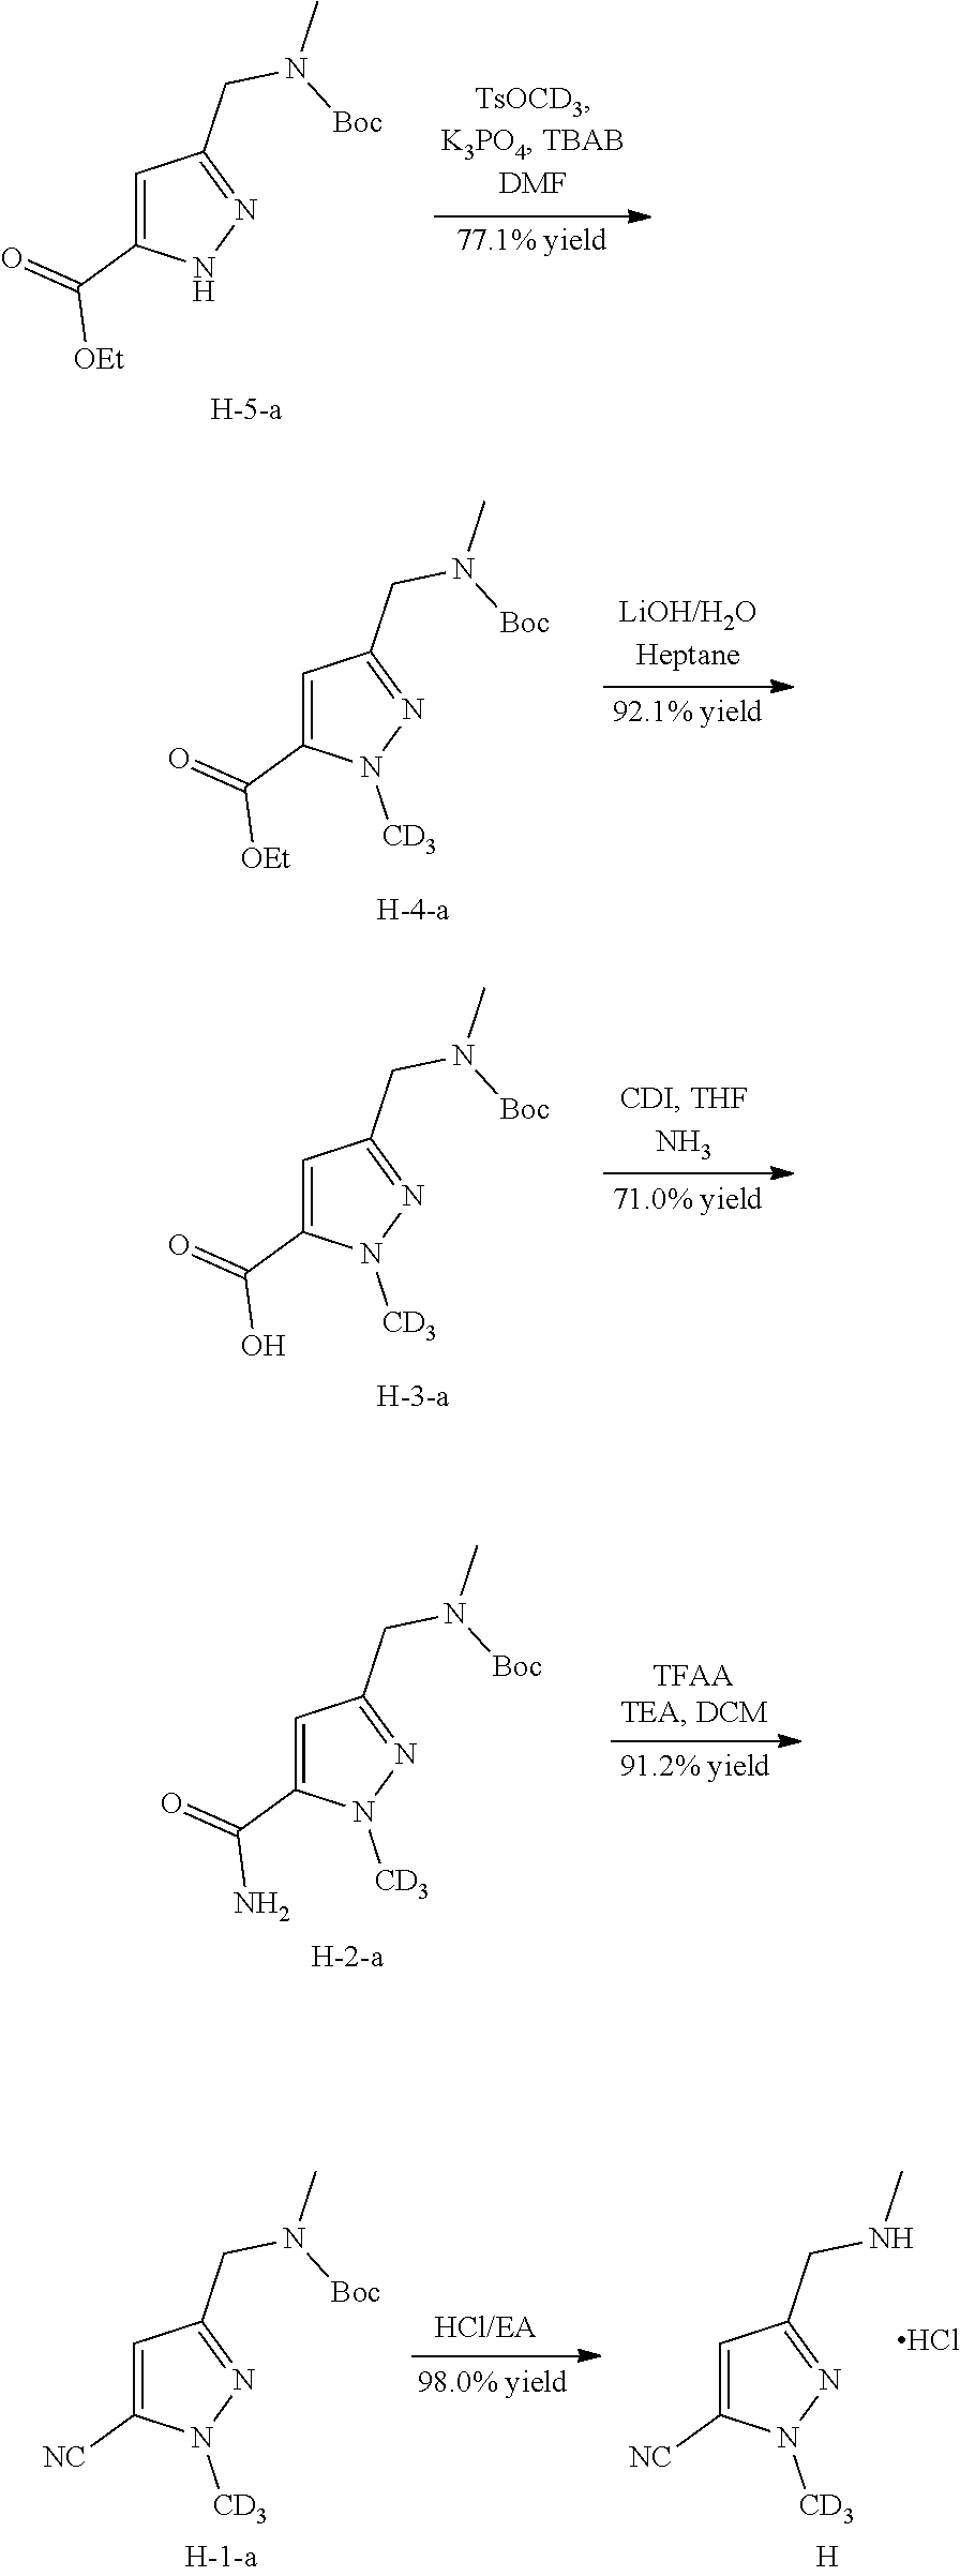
C1=C(C(=O)[OEt])NN=C1CN([Boc])C.C1=C(C(=O)[OEt])N([CD3])N=C1CN([Boc])C.C1=C(C(=O)O)N([CD3])N=C1CN([Boc])C.C1=C(C(=O)N)N([CD3])N=C1CN([Boc])C.C1=C([NC])N([CD3])N=C1CN([Boc])C.C1=C([NC])N([CD3])N=C1CNC.Cl.[H]
